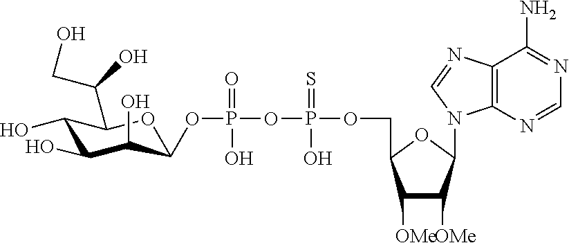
C12=C(N=CN=C1N)N(C1OC(COP(OP(=O)(O)OC3C(O)C(O)C(O)C(C(CO)O)O3)(=S)O)C([OMe])C1[OMe])C=N2
